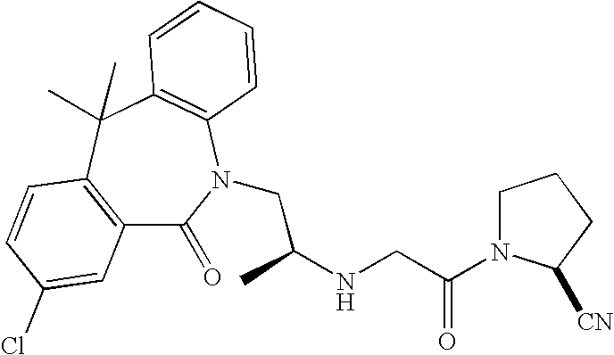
C12=C(C(C)(C)C3=C(N(CC(NCC(=O)N4CCCC4[CN])C)C1=O)C=CC=C3)C=CC(Cl)=C2
